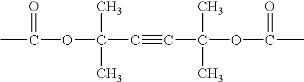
CC(=O)OC(C#CC(OC(C)=O)(C)C)(C)C
